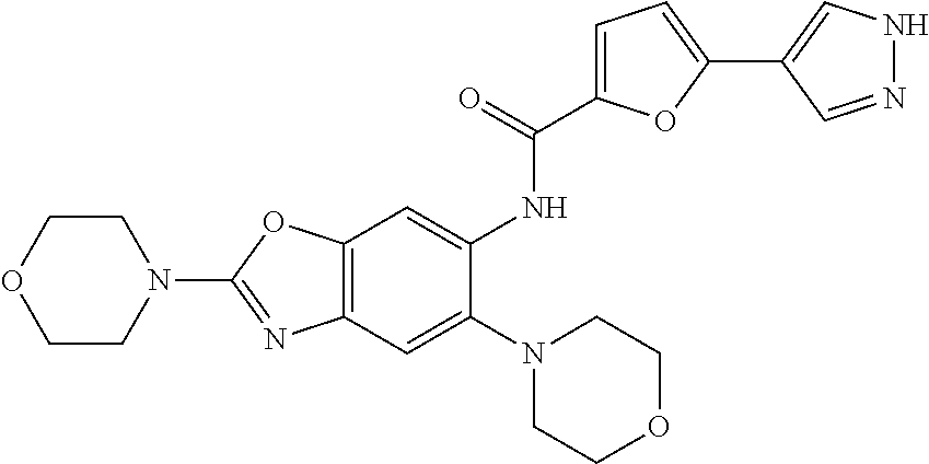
C12=C(OC(N3CCOCC3)=N1)C=C(NC(=O)C1=CC=C(C3=CNN=C3)O1)C(N1CCOCC1)=C2
